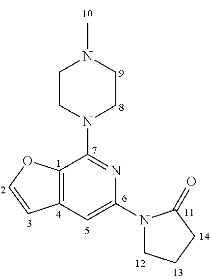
C12=C(C=C(N3CCCC3=O)N=C1N1CCN(C)CC1)C=CO2
